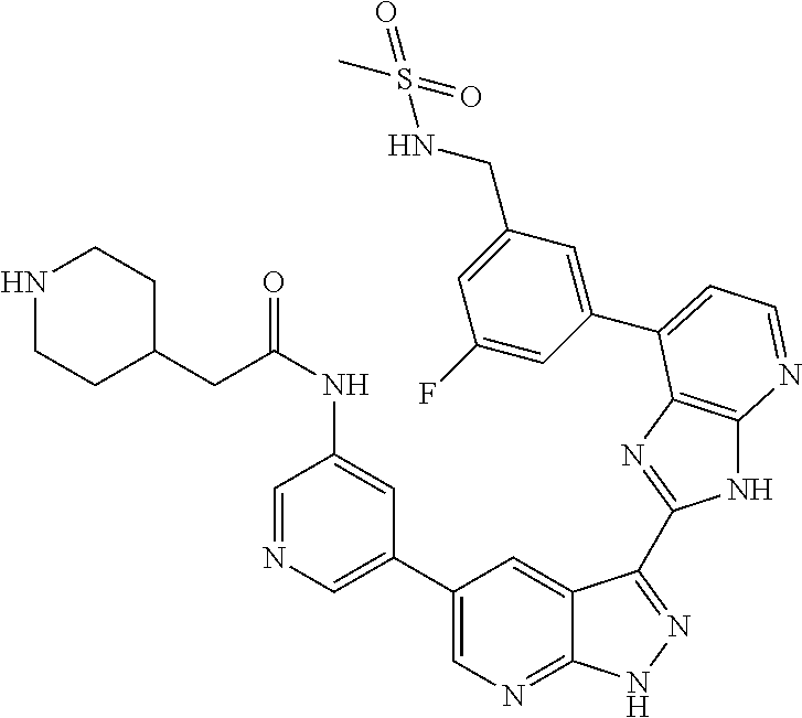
C1(C2=CN=CC(NC(CC3CCNCC3)=O)=C2)=CN=C2C(=C1)C(C1=NC3=C(N1)N=CC=C3C1=CC(CNS(C)(=O)=O)=CC(F)=C1)=NN2
